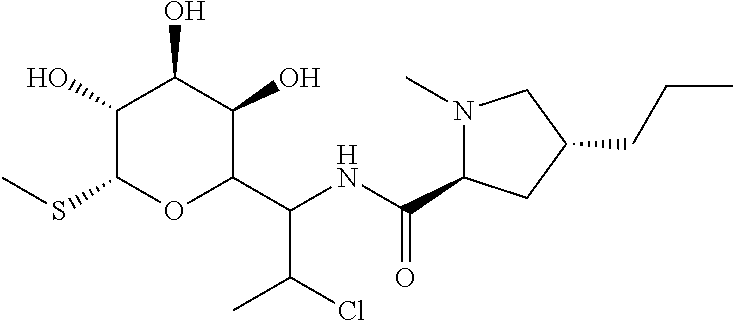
C1(O)C(SC)OC(C(NC(=O)C2N(C)CC(CCC)C2)C(Cl)C)C(O)C1O
